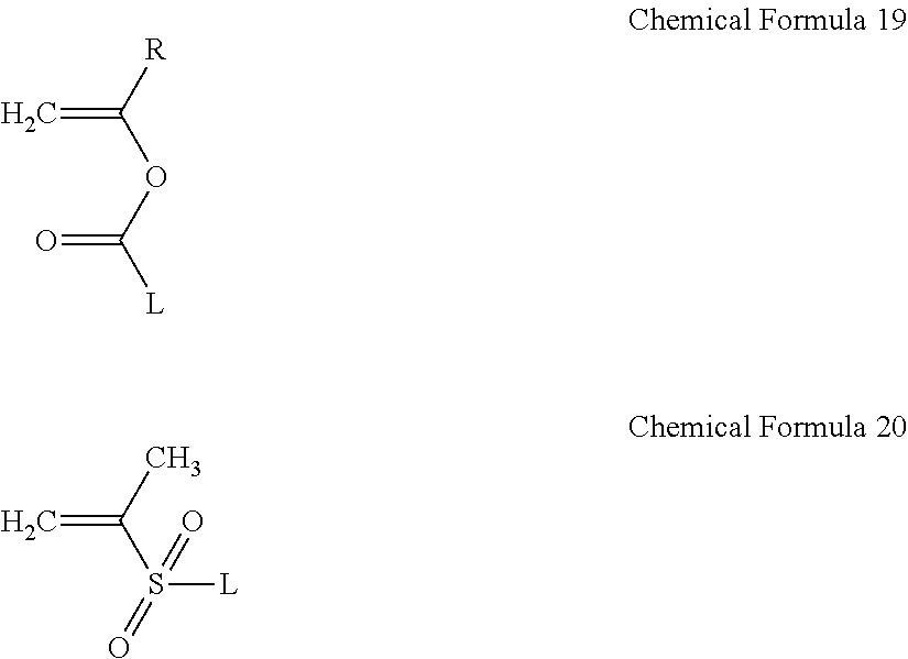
[R]C(=C)OC([L])=O.CC(=C)S(=O)([L])=O
